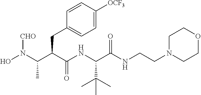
ON(C(C(C(NC(C(NCCN1CCOCC1)=O)C(C)(C)C)=O)CC1=CC=C([OCF3])C=C1)C)[CHO]
